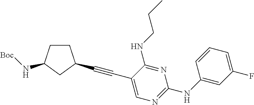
C1CC(N[Boc])CC1C#CC1=CN=C(NC2=CC(F)=CC=C2)N=C1NCCC
